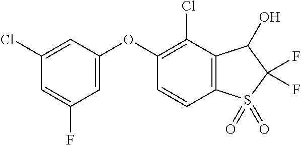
O(C1=CC(F)=CC(Cl)=C1)C1=C(Cl)C2=C(C=C1)S(=O)(=O)C(F)(F)C2O
